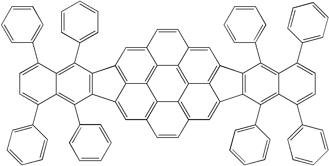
C1=C2C3=C4C5=C(C=C6C4=C1C1=C6C(C4=CC=CC=C4)=C4C(=C1C1=CC=CC=C1)C(C1=CC=CC=C1)=CC=C4C1=CC=CC=C1)C=CC1=C5C4=C3C(=CC3=C4C(=C1)C1=C3C(C3=CC=CC=C3)=C3C(=C1C1=CC=CC=C1)C(C1=CC=CC=C1)=CC=C3C1=CC=CC=C1)C=C2
